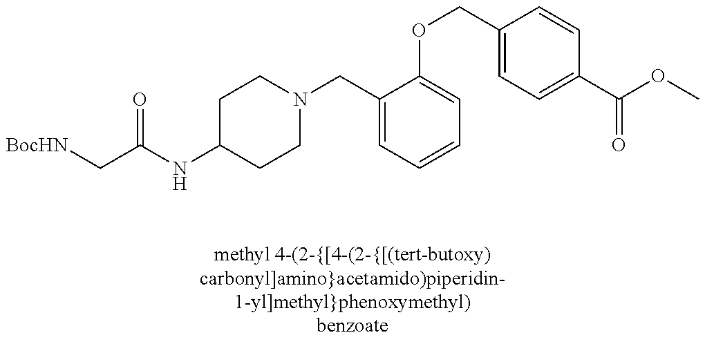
C(C(NC1CCN(CC2=CC=CC=C2OCC2=CC=C(C(OC)=O)C=C2)CC1)=O)[BocHN]
